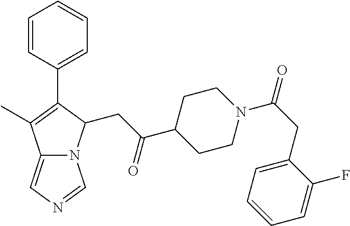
C1CN(C(CC2=CC=CC=C2F)=O)CCC1C(CC1N2C(=CN=C2)C(C)=C1C1=CC=CC=C1)=O
